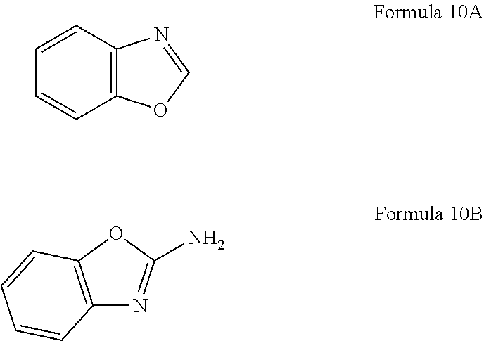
C1=CC2=C(C=C1)OC=N2.C12=C(OC(N)=N1)C=CC=C2
